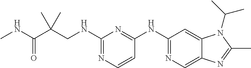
C1(NCC(C(NC)=O)(C)C)=NC=CC(NC2=NC=C3C(=C2)N(C(C)C)C(C)=N3)=N1
